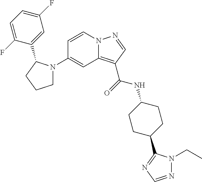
N12C(=C(C(=O)NC3CCC(C4=NC=NN4CC)CC3)C=N1)C=C(N1CCCC1C1=CC(F)=CC=C1F)C=C2
